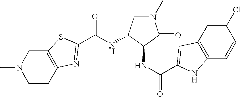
N(C(=O)C1=NC2=C(CN(C)CC2)S1)C1CN(C)C(=O)C1NC(=O)C1=CC2=C(C=CC(Cl)=C2)N1
